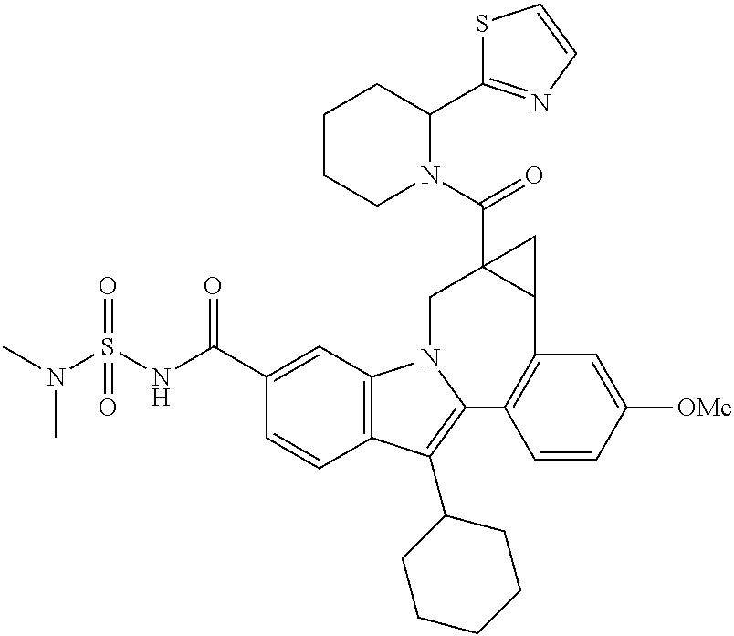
C1(C(NS(N(C)C)(=O)=O)=O)=CC2=C(C=C1)C(C1CCCCC1)=C1N2CC2(C(N3C(C4=NC=CS4)CCCC3)=O)C(C3=C1C=CC([OMe])=C3)C2
